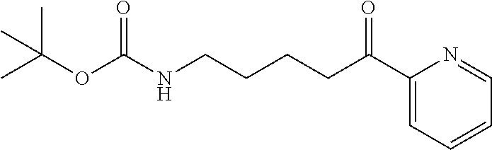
CC(C)(C)OC(NCCCCC(=O)C1=CC=CC=N1)=O
